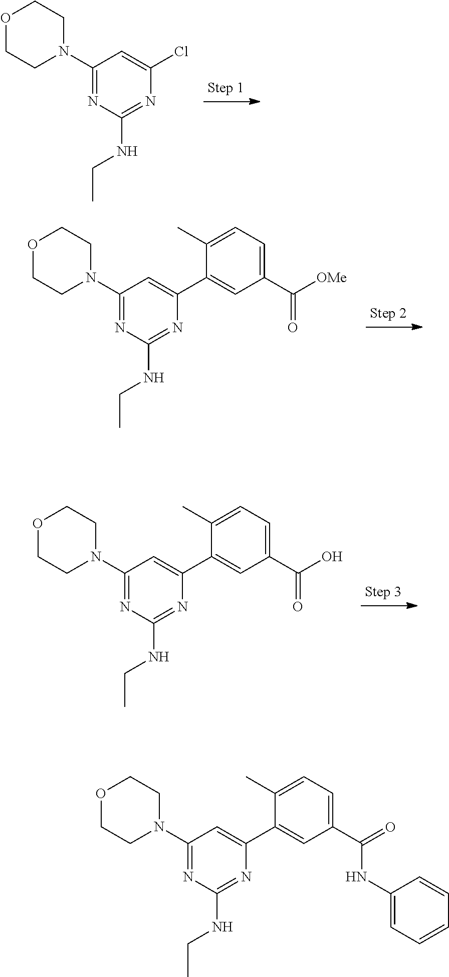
C1(N2CCOCC2)=NC(NCC)=NC(Cl)=C1.C1(N2CCOCC2)=NC(NCC)=NC(C2=CC(C([OMe])=O)=CC=C2C)=C1.C1(N2CCOCC2)=NC(NCC)=NC(C2=CC(C(O)=O)=CC=C2C)=C1.C1(N2CCOCC2)=NC(NCC)=NC(C2=CC(C(NC3=CC=CC=C3)=O)=CC=C2C)=C1
